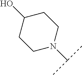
C1(O)CCN(C(C)C)CC1
